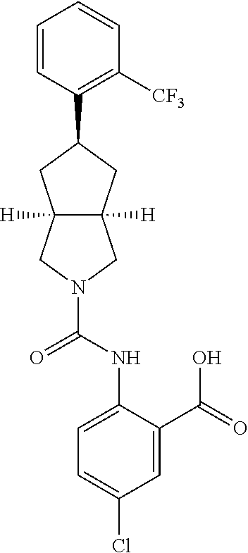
C1=CC(C2CC3([H])C([H])(C2)CN(C(=O)NC2=CC=C(Cl)C=C2C(=O)O)C3)=C([CF3])C=C1
